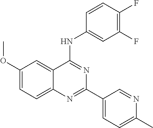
C1(OC)=CC=C2C(=C1)C(NC1=CC(F)=C(F)C=C1)=NC(C1=CC=C(C)N=C1)=N2
